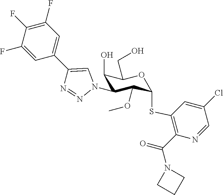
C1(F)=CC(C2=CN(C3C(O)C(CO)OC(SC4=C(C(=O)N5CCC5)N=CC(Cl)=C4)C3OC)N=N2)=CC(F)=C1F
